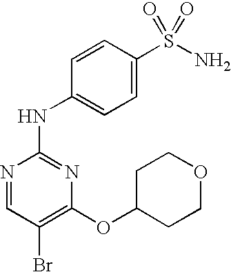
N1=CC(Br)=C(OC2CCOCC2)N=C1NC1=CC=C(S(N)(=O)=O)C=C1
